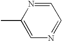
C1=NC(C)=CN=C1
